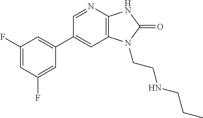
C1(C2=CC(F)=CC(F)=C2)=CC2=C(N=C1)NC(=O)N2CCNCCC
